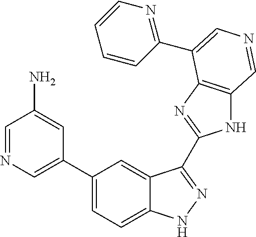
C1(C2=CN=CC(N)=C2)=CC=C2C(=C1)C(C1=NC3=C(N1)C=NC=C3C1=NC=CC=C1)=NN2
